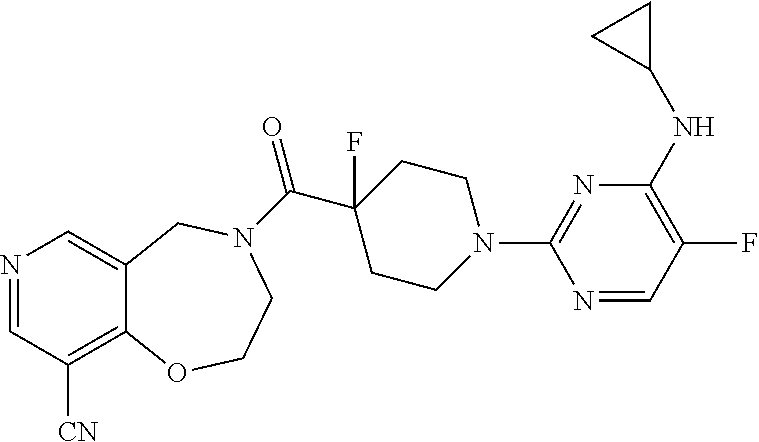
N1=CC([CN])=C2C(=C1)CN(C(=O)C1(F)CCN(C3=NC(NC4CC4)=C(F)C=N3)CC1)CCO2
